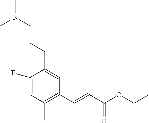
C1(F)=CC(C)=C(C=CC(OCC)=O)C=C1CCCN(C)C
